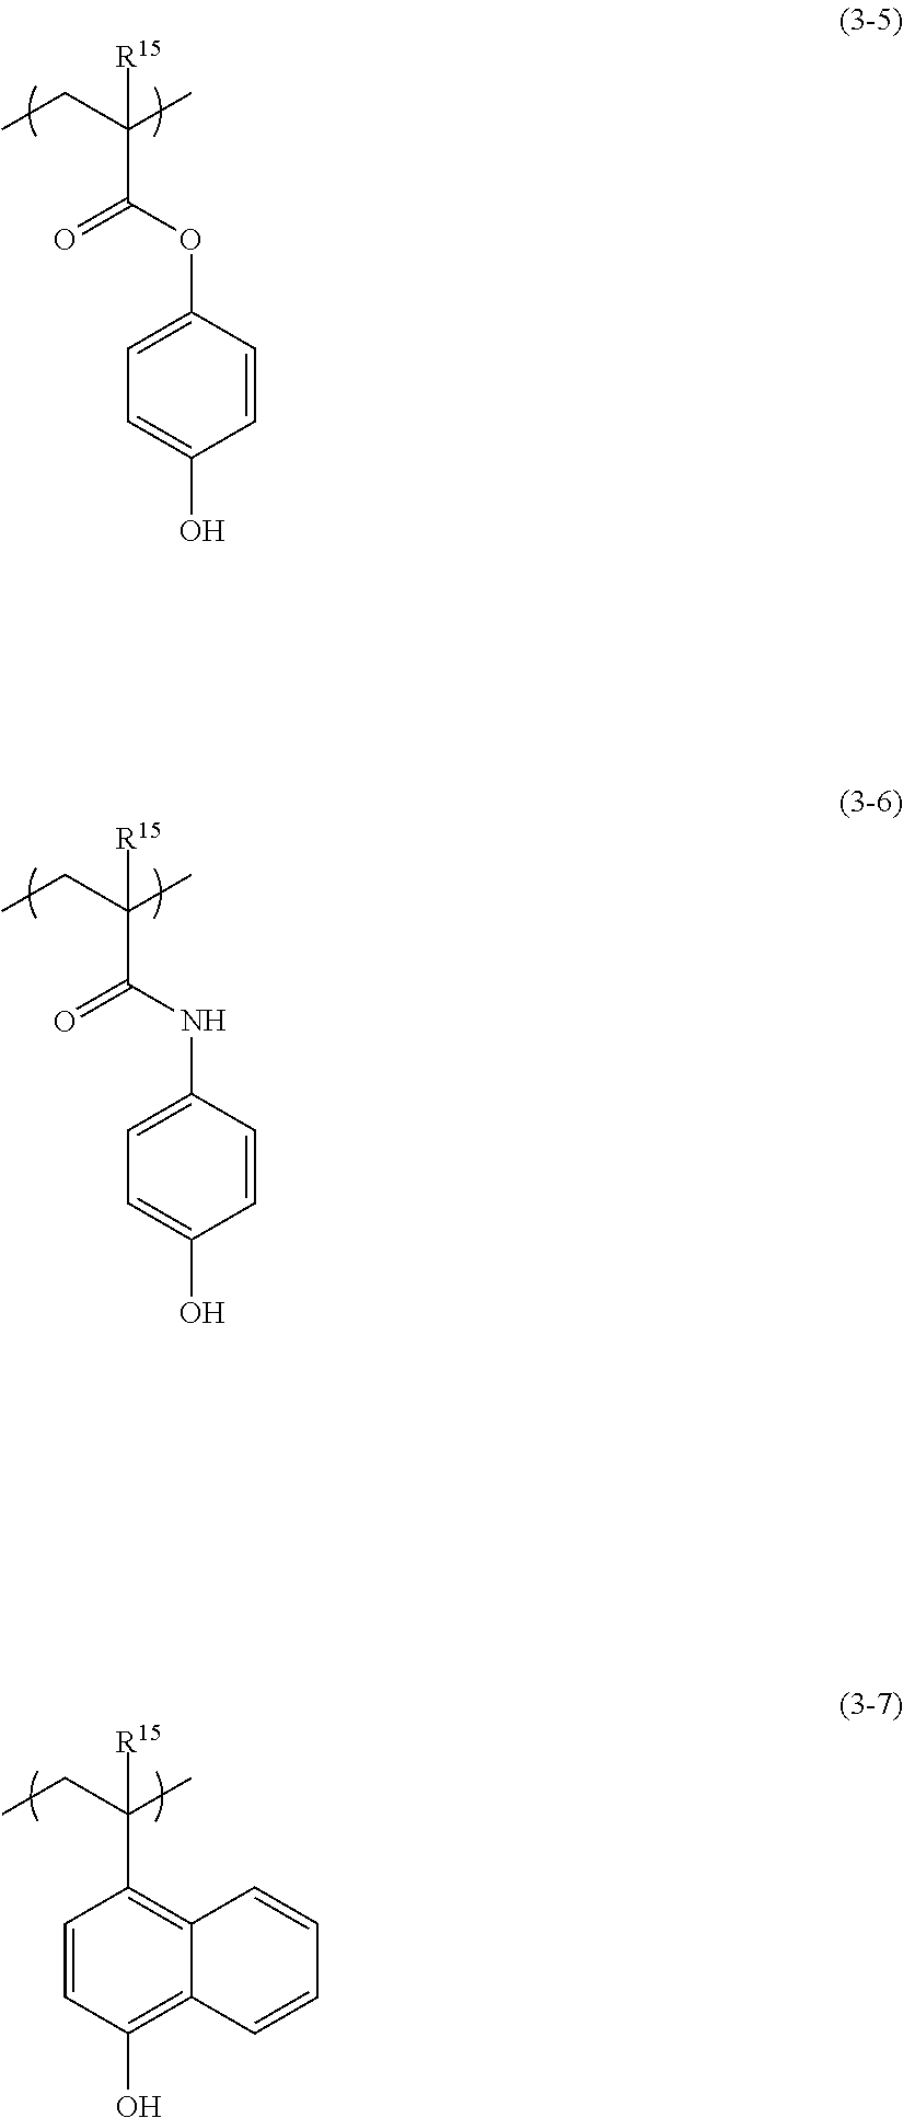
C1=C(OC(C(CC)(C)[R15])=O)C=CC(O)=C1.C1=C(NC(C(CC)(C)[R15])=O)C=CC(O)=C1.C1=CC(O)=C2C(=C1C(CC)(C)[R15])C=CC=C2
